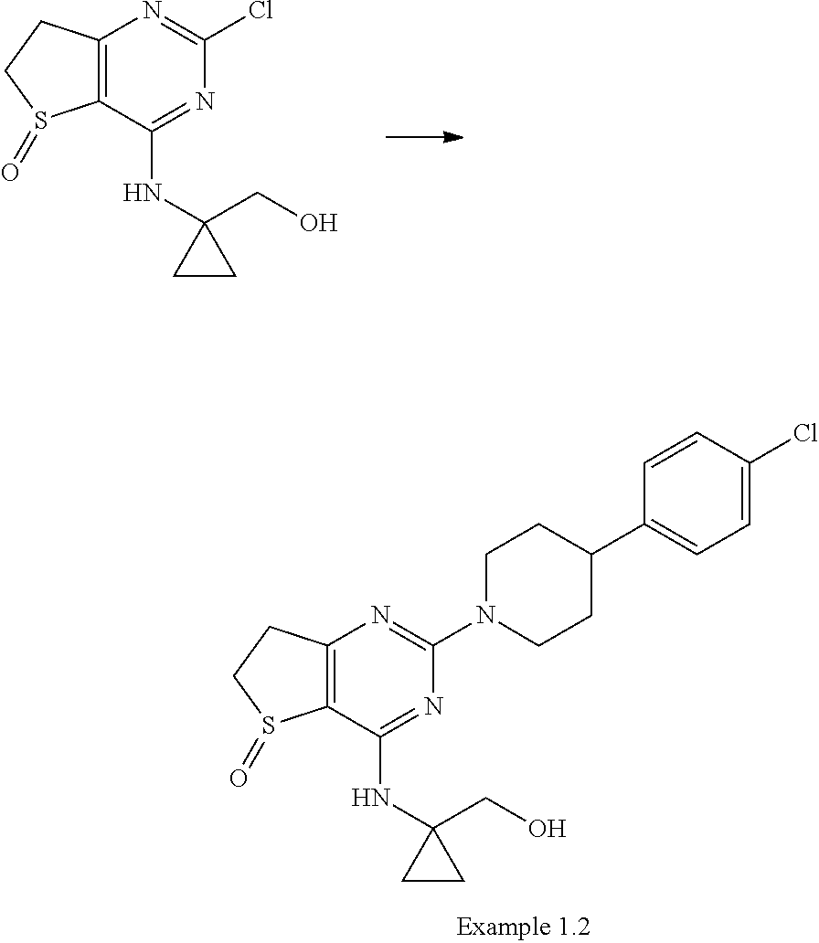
C12=C(C(NC3(CO)CC3)=NC(Cl)=N1)S(=O)CC2.C12=C(C(NC3(CO)CC3)=NC(N3CCC(C4=CC=C(Cl)C=C4)CC3)=N1)S(=O)CC2
